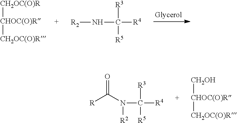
[CH2OC(O)R][CHOC(O)R][CH2OC(O)R].[R2]NC([R4])([R5])[R3].[CH2OH][CHOC(O)R][CH2OC(O)R].O=C(N(C([R3])([R5])[R4])[R2])[R]
